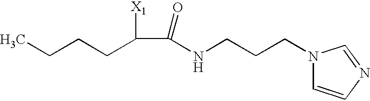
CCCCC(C(=O)NCCCN1C=CN=C1)[X1]
